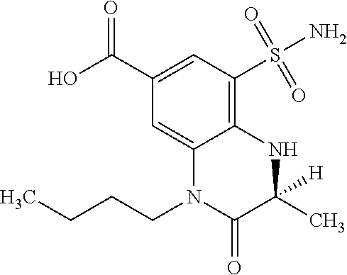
C1(C(O)=O)=CC(S(=O)(=O)N)=C2C(=C1)N(CCCC)C(=O)C([H])(C)N2
